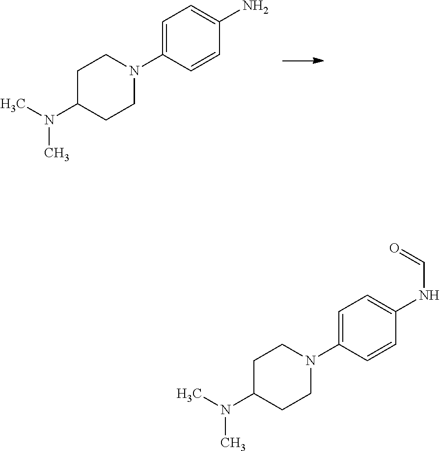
C1=C(N2CCC(N(C)C)CC2)C=CC(N)=C1.C1=C(N2CCC(N(C)C)CC2)C=CC(NC=O)=C1
